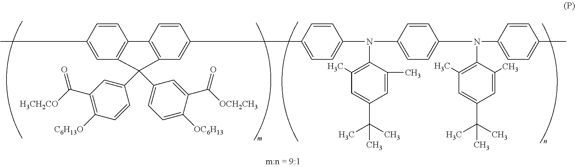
C1=CC(C)=CC2=C1C1=C(C=C(C3=CC=C(N(C4=CC=C(N(C5=CC=C(C)C=C5)C5=C(C)C=C(C(C)(C)C)C=C5C)C=C4)C4=C(C)C=C(C(C)(C)C)C=C4C)C=C3)C=C1)C2(C1=CC(C(=O)[H3CH2CO])=C([C6H13O])C=C1)C1=CC=C([OC6H13])C(C(=O)[OCH2CH3])=C1
